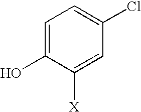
C1=C(O)C([X])=CC(Cl)=C1
